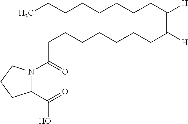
C(C(=C([H])CCCCCCCC)[H])CCCCCCC(N1C(C(=O)O)CCC1)=O
